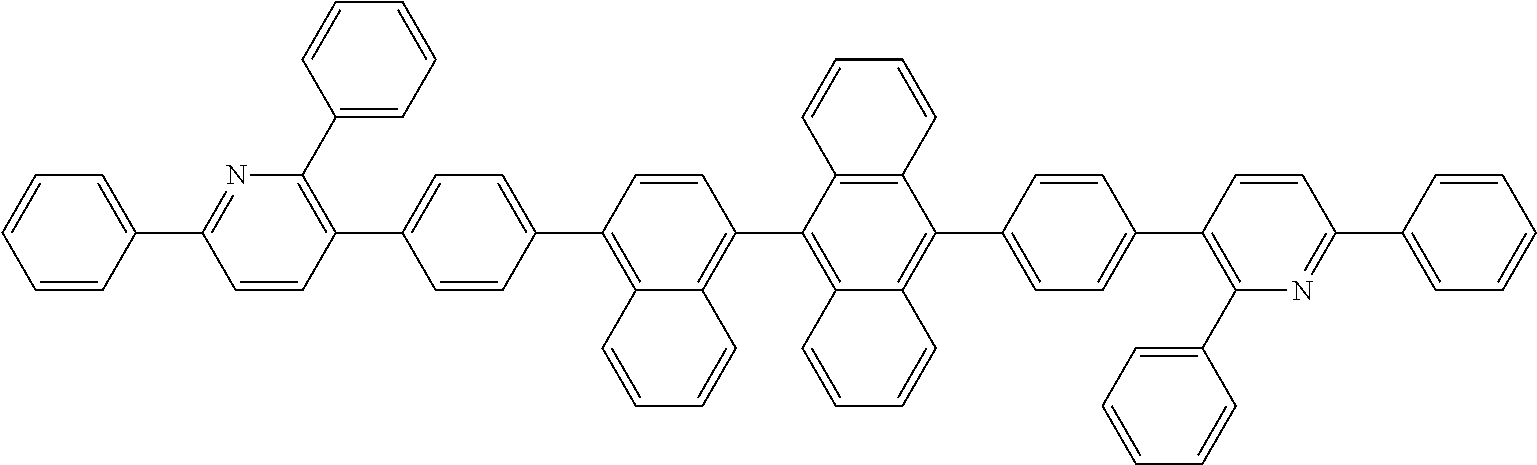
C1=CC(C2=CC=C(C3=C(C4=CC=CC=C4)N=C(C4=CC=CC=C4)C=C3)C=C2)=C2C(=C1C1=C3C(=C(C4=CC=C(C5=C(C6=CC=CC=C6)N=C(C6=CC=CC=C6)C=C5)C=C4)C4=C1C=CC=C4)C=CC=C3)C=CC=C2
